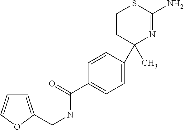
C1=CC(C2(C)N=C(N)SCC2)=CC=C1C(NCC1=CC=CO1)=O
